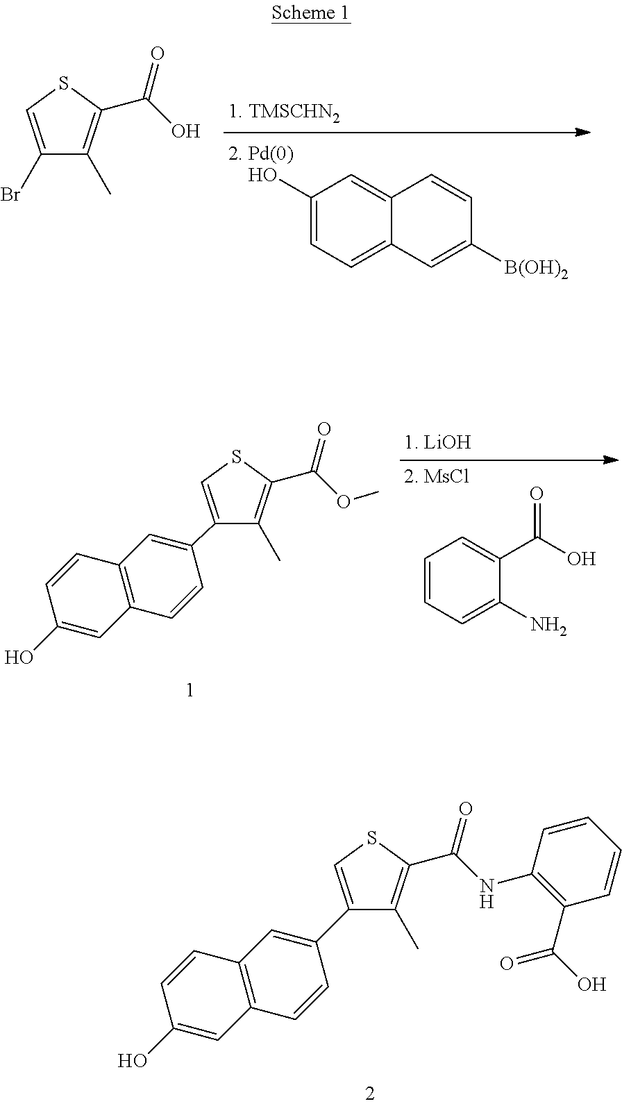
C1(C2=CC3=C(C=C2)C=C(O)C=C3)=CSC(C(NC2=C(C(=O)O)C=CC=C2)=O)=C1C.C1(O)=CC=C2C(=C1)C=CC([B(OH)2])=C2.C1(Br)=CSC(C(O)=O)=C1C.C1=CC=C(N)C(C(=O)O)=C1.C1(C2=CC3=C(C=C2)C=C(O)C=C3)=CSC(C(=O)OC)=C1C
